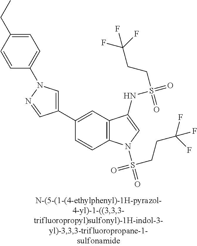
C1(C2=CN(C3=CC=C(CC)C=C3)N=C2)=CC2=C(C=C1)N(S(=O)(CCC(F)(F)F)=O)C=C2NS(=O)(CCC(F)(F)F)=O
